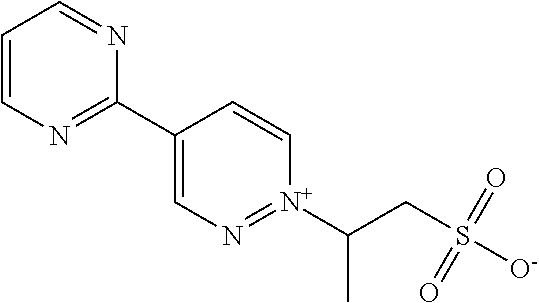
C1=CN=C(C2=CN=[N+](C(CS([O-])(=O)=O)C)C=C2)N=C1
